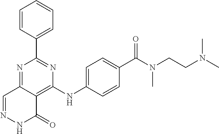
N1=C(C2=CC=CC=C2)N=C2C(=C1NC1=CC=C(C(=O)N(CCN(C)C)C)C=C1)C(=O)NN=C2
